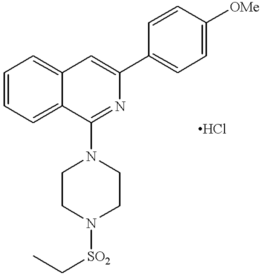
C12=CC=CC=C1C(N1CCN([SO2]CC)CC1)=NC(C1=CC=C([OMe])C=C1)=C2
